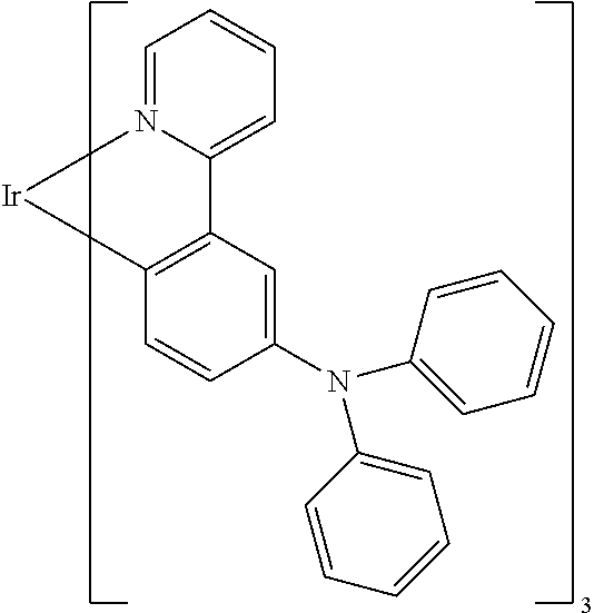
C12=C([Ir]N3=CC=CC=C13)C=CC(N(C1=CC=CC=C1)C1=CC=CC=C1)=C2
